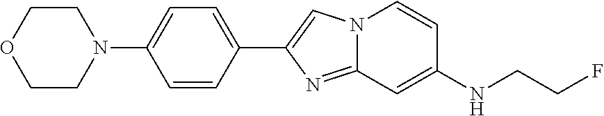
C1=CN2C(=NC(C3=CC=C(N4CCOCC4)C=C3)=C2)C=C1NCCF
